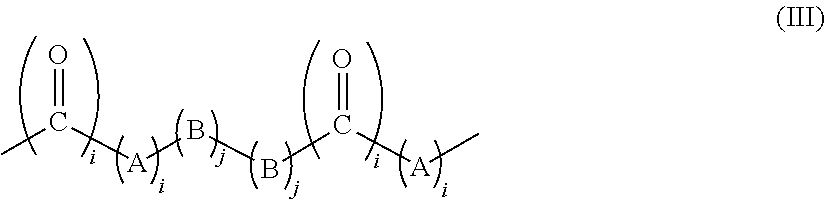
O=C([A]BBC([A]C)=O)C
